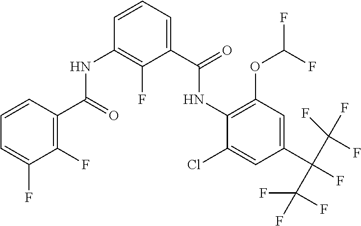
N(C1=C(OC(F)F)C=C(C(F)(C(F)(F)F)C(F)(F)F)C=C1Cl)C(C1=CC=CC(NC(C2=C(F)C(F)=CC=C2)=O)=C1F)=O
